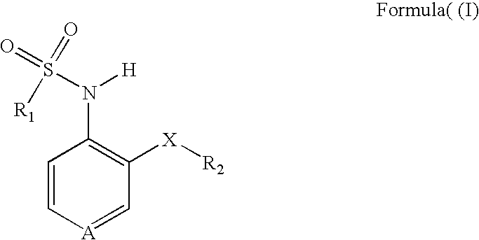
C1=C[A]=CC([X][R2])=C1N([H])S(=O)([R1])=O
